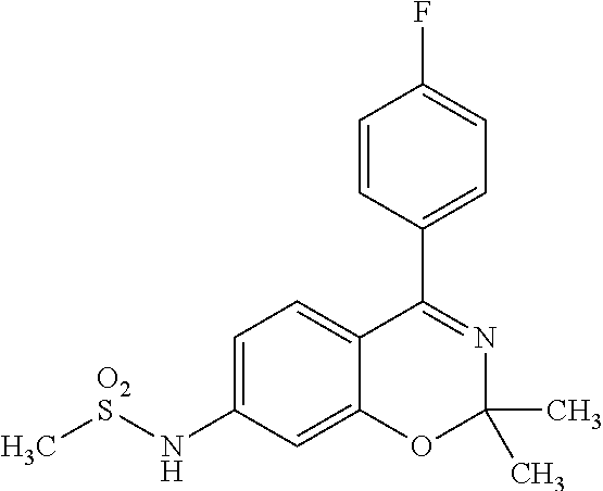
C1=CC(C2=NC(C)(C)OC3=CC(N[O2S]C)=CC=C23)=CC=C1F
